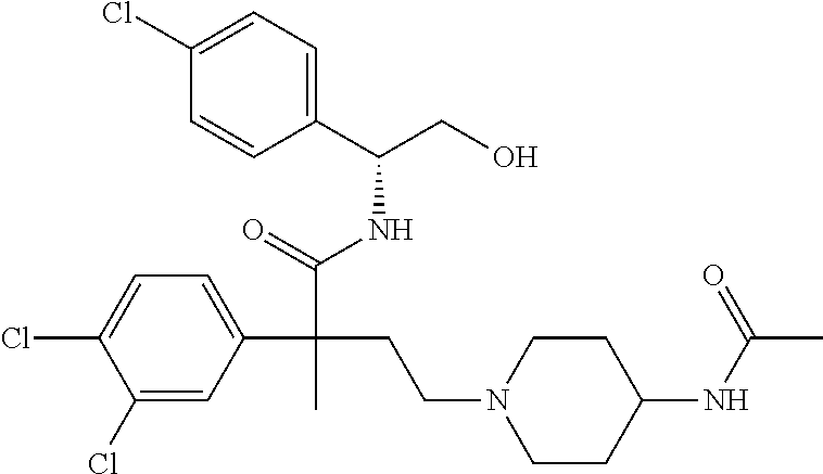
C1(Cl)=CC(C(C(=O)NC(CO)C2=CC=C(Cl)C=C2)(CCN2CCC(NC(=O)C)CC2)C)=CC=C1Cl
